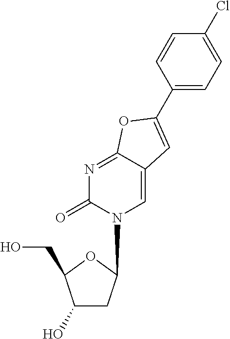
C1(C2=CC3=CN(C4CC(O)C(CO)O4)C(=O)N=C3O2)=CC=C(Cl)C=C1
